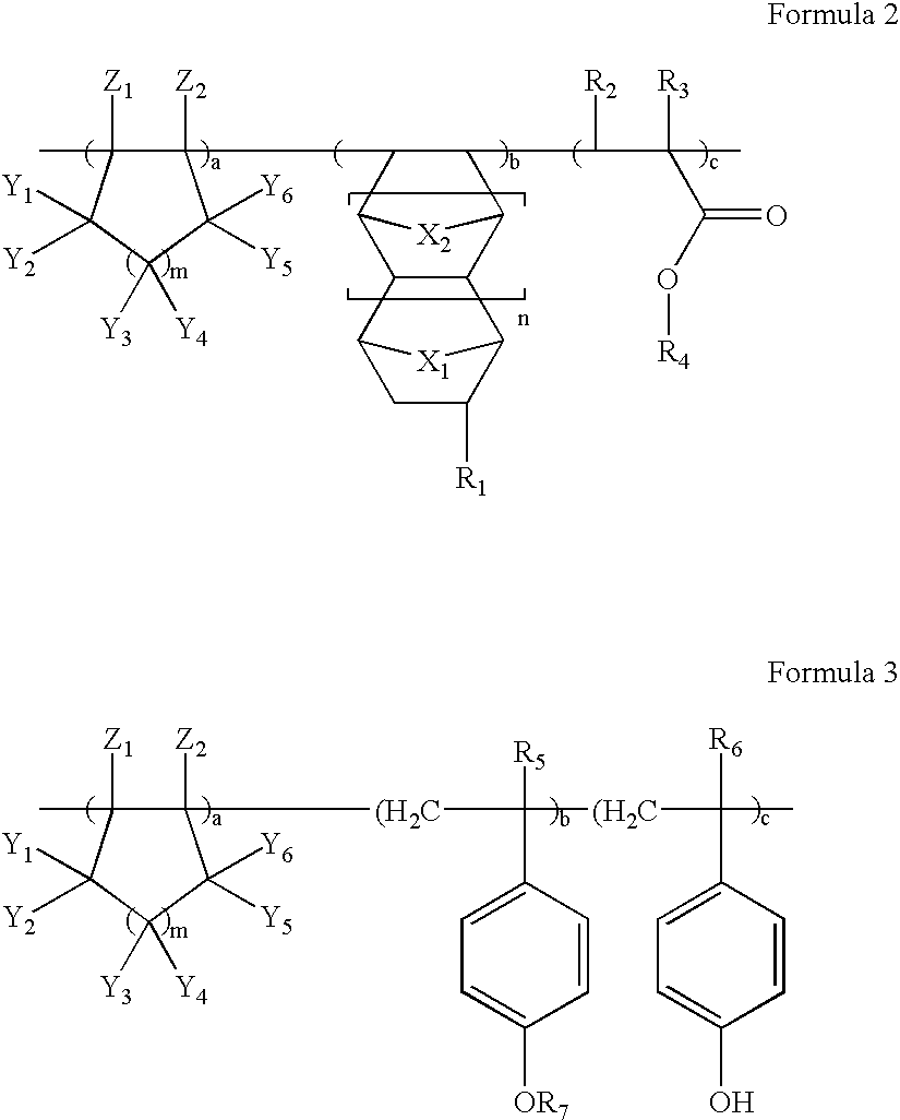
C1(C([R2])C([R3])(C)C(O[R4])=O)C(C2([Z2])C([Z1])(C)C([Y1])([Y2])C([Y3])([Y4])C2([Y6])[Y5])C2C3C(C1[X2]2)C1C([R1])CC3[X1]1.[Z2]C1([(H2C]C([R5])(C2=CC=C([OR7])C=C2)[(H2C]C([R6])(C2=CC=C(O)C=C2)C)C([Z1])(C)C([Y1])([Y2])C([Y3])([Y4])C1([Y6])[Y5]
